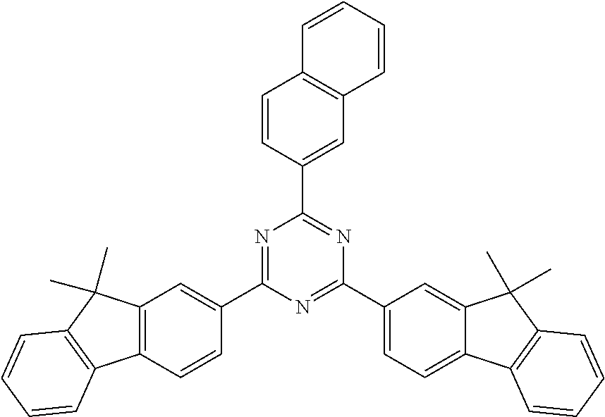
N1=C(C2=CC3=C(C=C2)C2=C(C3(C)C)C=CC=C2)N=C(C2=CC=C3C(=C2)C(C)(C)C2=C3C=CC=C2)N=C1C1=CC2=C(C=C1)C=CC=C2
